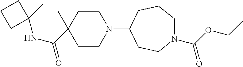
C1CN(C2CCN(C(OCC)=O)CCC2)CCC1(C)C(NC1(C)CCC1)=O
